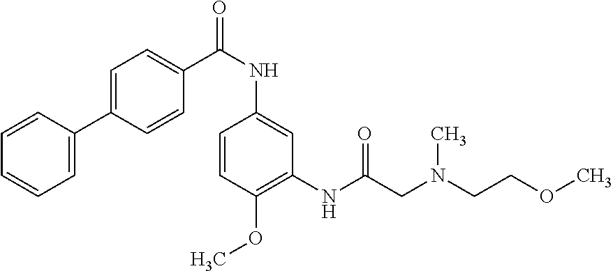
C1=CC(C2=CC=C(C(NC3=CC(NC(CN(CCOC)C)=O)=C(OC)C=C3)=O)C=C2)=CC=C1
